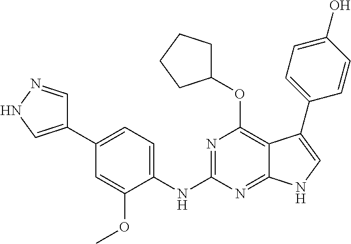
C1(C2=CNN=C2)=CC=C(NC2=NC(OC3CCCC3)=C3C(=N2)NC=C3C2=CC=C(O)C=C2)C(OC)=C1
